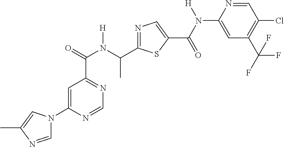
C1=C(N2C=NC(C)=C2)N=CN=C1C(N(C(C1=NC=C(C(=O)N(C2=CC(C(F)(F)F)=C(Cl)C=N2)[H])S1)C)[H])=O
